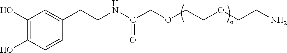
C1(O)=C(O)C=CC(CCNC(COCCOCCN)=O)=C1
